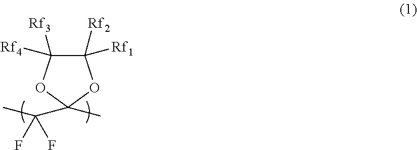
C1([Rf2])([Rf1])C([Rf3])([Rf4])OC(C)(C(C)(F)F)O1
